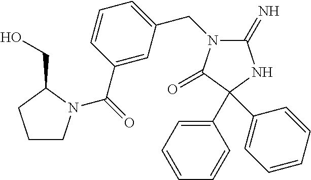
C1(C2(C3=CC=CC=C3)C(=O)N(CC3=CC=CC(C(=O)N4CCCC4CO)=C3)C(=N)N2)=CC=CC=C1
